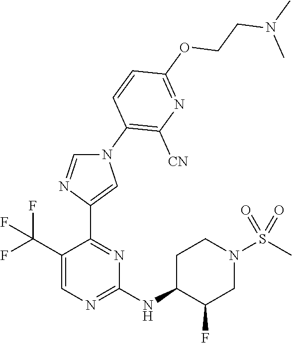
C1(C(F)(F)F)=CN=C(NC2C(F)CN(S(C)(=O)=O)CC2)N=C1C1=CN(C2=C([CN])N=C(OCCN(C)C)C=C2)C=N1
